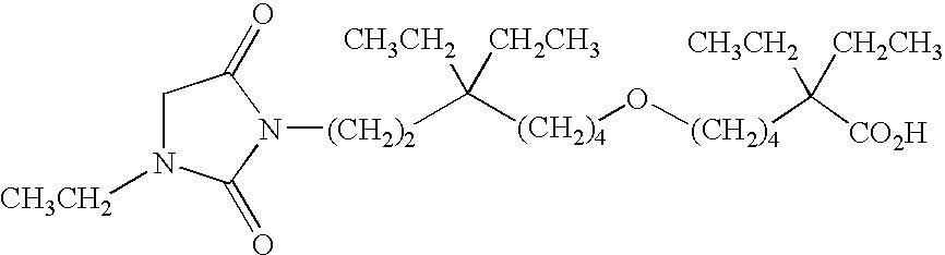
C([(CH2)4]O[(CH2)4]C([CH3CH2])([CH2CH3])[CO2H])([CH3CH2])([CH2CH3])[(CH2)2]N1C(=O)CN([CH3CH2])C1=O
